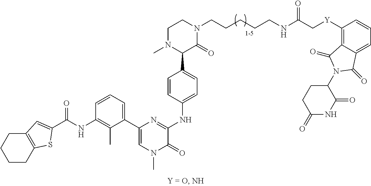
N1(C)C(C2=CC=C(NC3=NC(C4=CC=CC(NC(=O)C5=CC6=C(CCCC6)S5)=C4C)=CN(C)C3=O)C=C2)C(=O)N(CCCCCNC(C[Y]C2=C3C(=CC=C2)C(=O)N(C2CCC(=O)NC2=O)C3=O)=O)CC1
